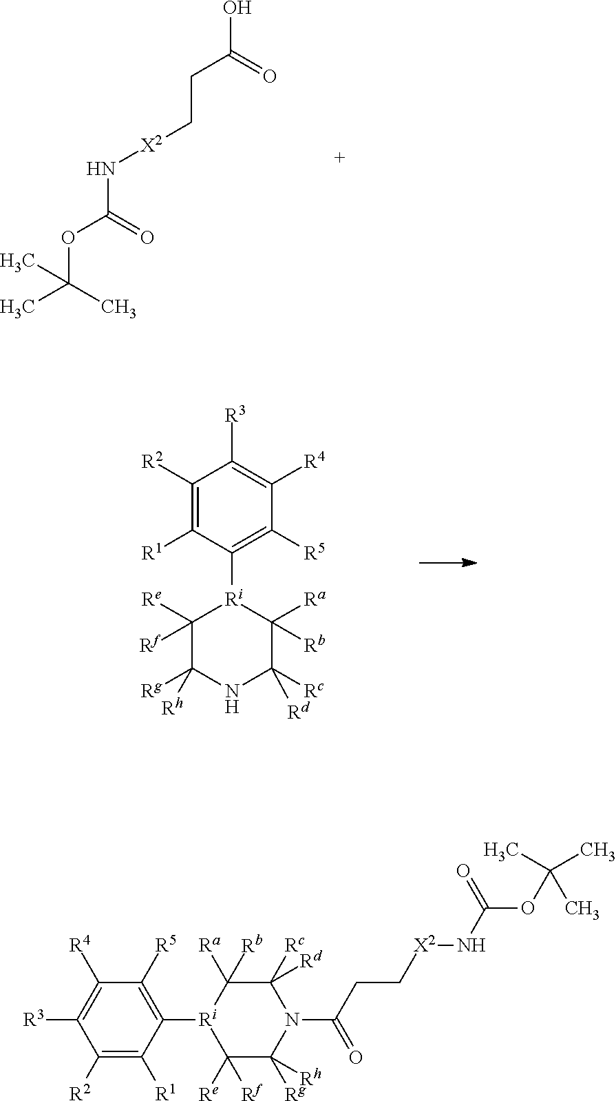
OC(=O)CC[X2]NC(OC(C)(C)C)=O.C1([R2])=C([R1])C([Ri]2C([Re])([Rf])C([Rg])([Rh])NC([Rc])([Rd])C2([Ra])[Rb])=C([R5])C([R4])=C1[R3].C1([R2])=C([R1])C([Ri]2C([Re])([Rf])C([Rh])([Rg])N(C(CC[X2]NC(=O)OC(C)(C)C)=O)C([Rc])([Rd])C2([Ra])[Rb])=C([R5])C([R4])=C1[R3]
